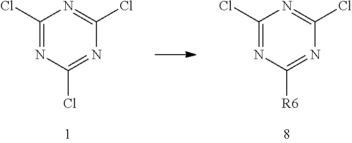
C1(Cl)=NC(Cl)=NC(Cl)=N1.C1(Cl)=NC([R6])=NC(Cl)=N1
